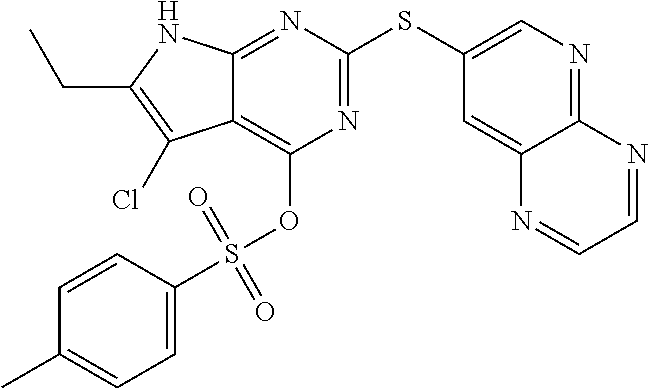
N1=C(SC2=CN=C3C(=C2)N=CC=N3)N=C2C(=C1OS(C1=CC=C(C)C=C1)(=O)=O)C(Cl)=C(CC)N2
